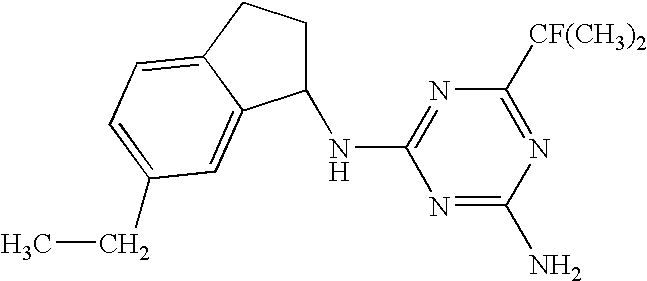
N1=C(N)N=C([CF(CH3)2])N=C1NC1CCC2=CC=C(CC)C=C12
